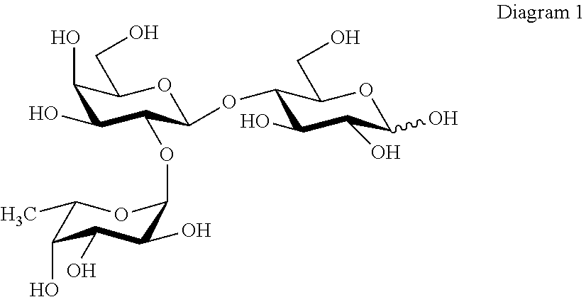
C1(O)C(O)C(OC2C(O)C(O)C(O)C(C)O2)C(OC2C(O)C(O)C(O)OC2CO)OC1CO
